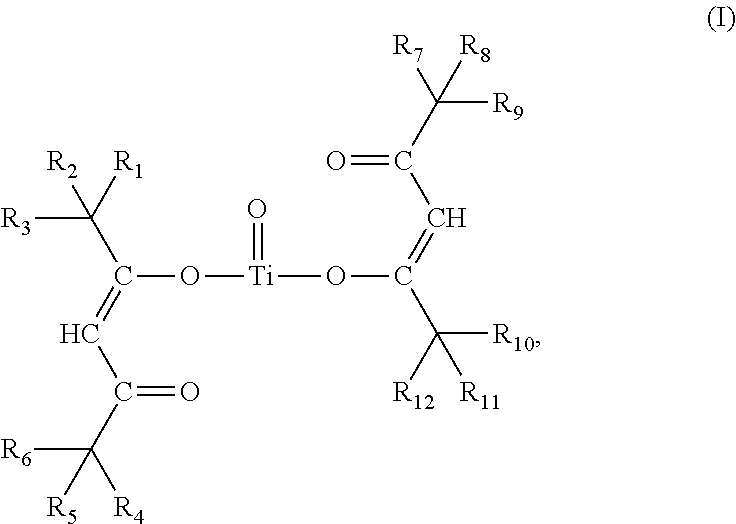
O([Ti](=O)OC(=CC(C([R7])([R9])[R8])=O)C([R12])([R10])[R11])C(=CC(C([R4])([R6])[R5])=O)C([R1])([R3])[R2]
